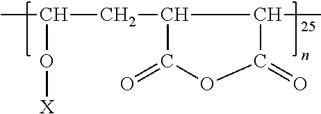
CC(CC1C(C)C(=O)OC1=O)O[X]
